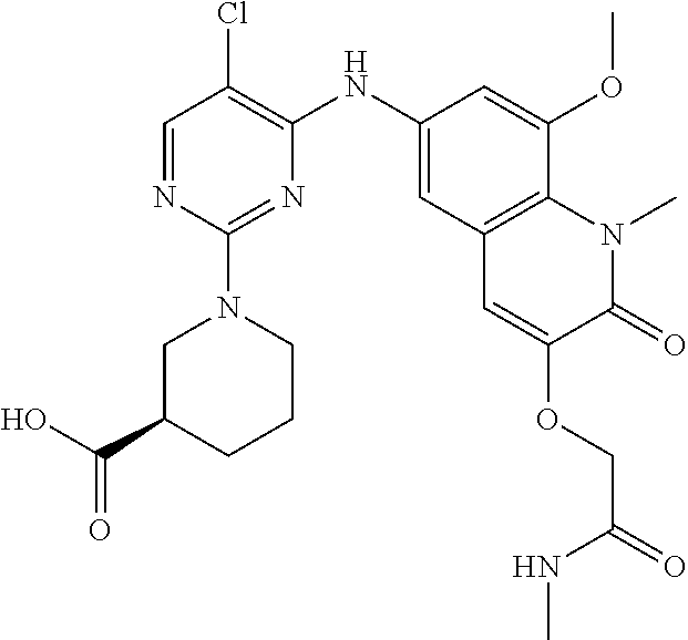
C1=NC(N2CCCC(C(O)=O)C2)=NC(NC2=CC3=C(C(OC)=C2)N(C)C(=O)C(OCC(NC)=O)=C3)=C1Cl
